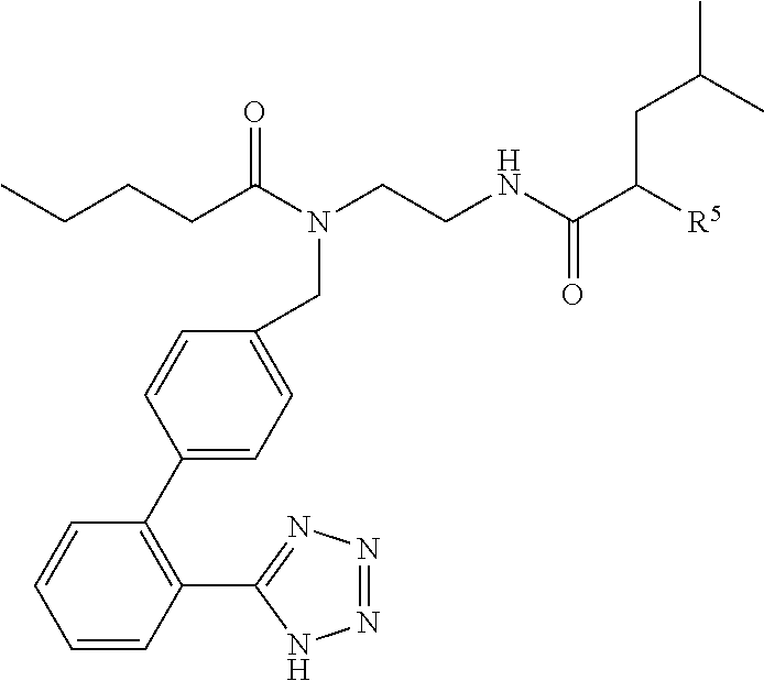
C(N(CCNC(C([R5])CC(C)C)=O)C(CCCC)=O)C1=CC=C(C2=C(C3=NN=NN3)C=CC=C2)C=C1
